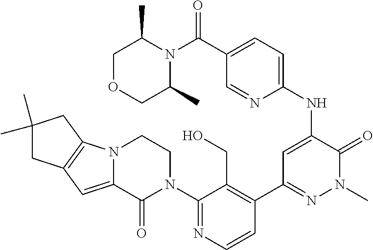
C1(N2CCN3C(=CC4=C3CC(C)(C)C4)C2=O)=NC=CC(C2=NN(C)C(=O)C(NC3=CC=C(C(N4C(C)COCC4C)=O)C=N3)=C2)=C1CO
